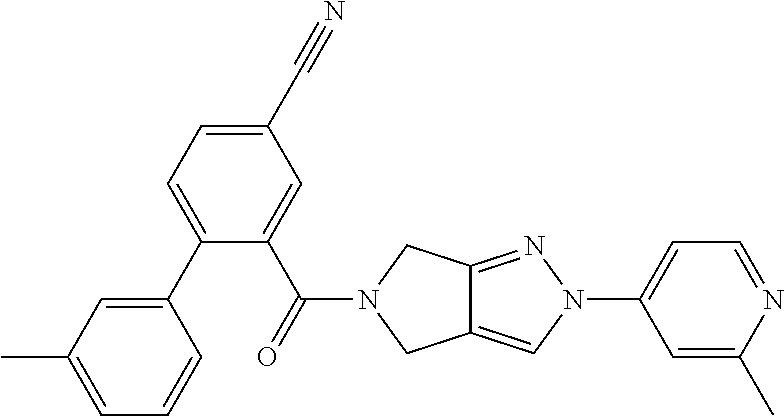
C1(C2=CC=C(C#N)C=C2C(=O)N2CC3=CN(C4=CC=NC(C)=C4)N=C3C2)=CC(C)=CC=C1
